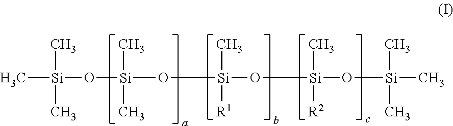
C[Si](O[Si](O[Si](O[Si](O[Si](C)(C)C)(C)[R2])([R1])C)(C)C)(C)C
